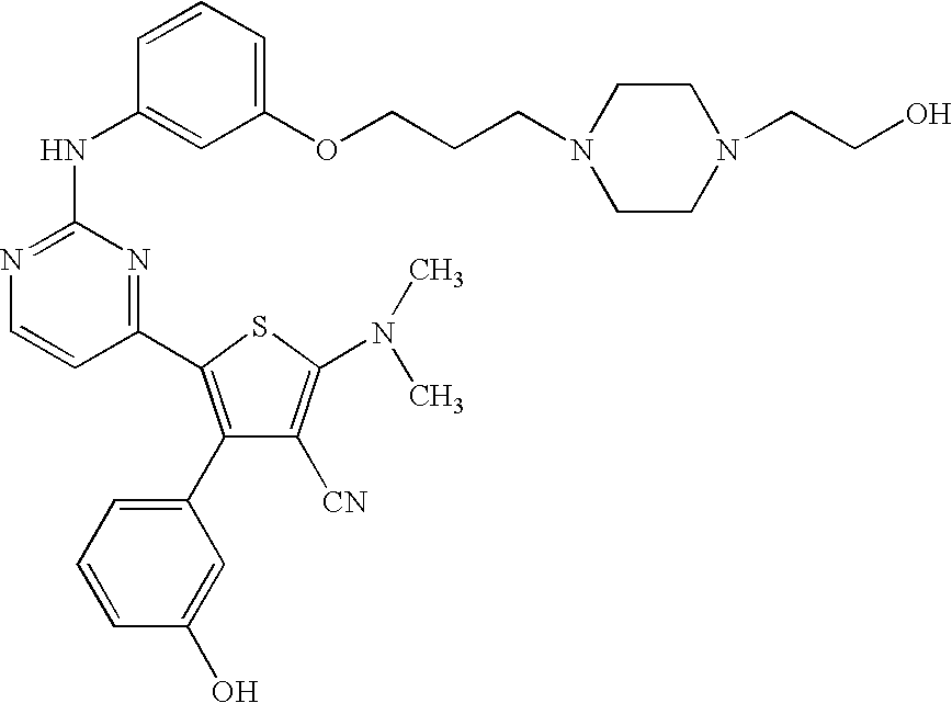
C1(C2=C(C3=CC=CC(O)=C3)C([CN])=C(N(C)C)S2)=NC(NC2=CC(OCCCN3CCN(CCO)CC3)=CC=C2)=NC=C1
